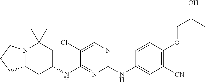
N12C(CC(NC3=NC(NC4=CC([CN])=C(OCC(O)C)C=C4)=NC=C3Cl)CC1(C)C)CCC2
